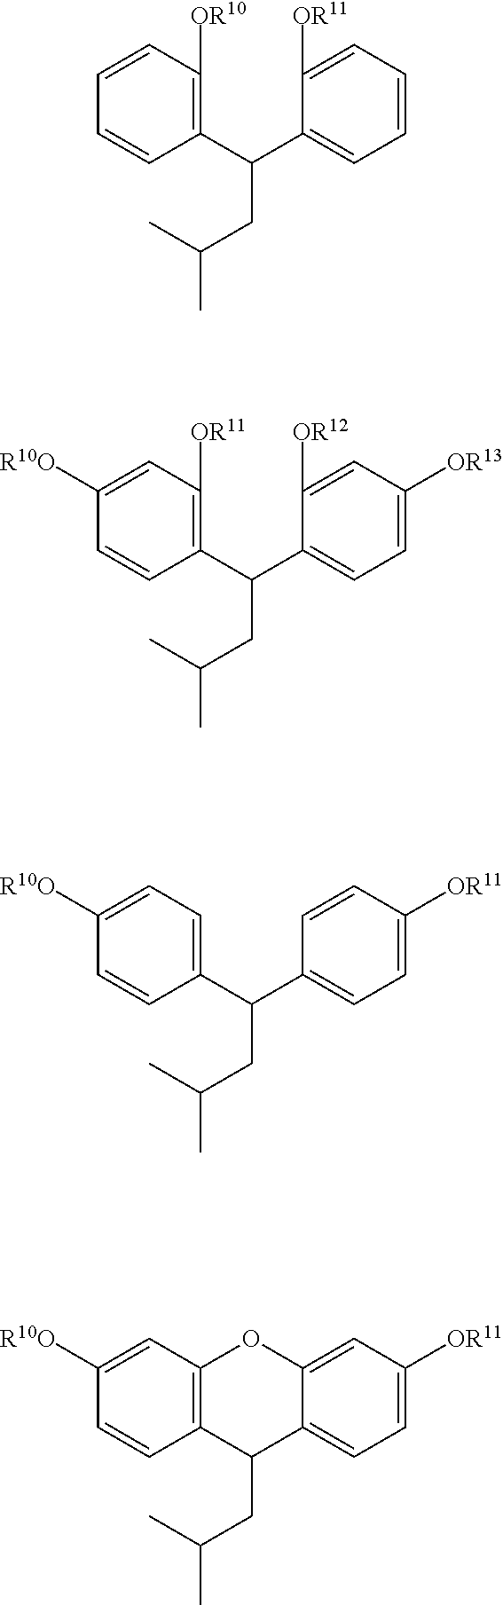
C1(C(C2=CC=C([R10O])C=C2)CC(C)C)=CC=C([OR11])C=C1.C12=CC=C([OR11])C=C1OC1=C(C2CC(C)C)C=CC([R10O])=C1.C1(C(C2=C([OR10])C=CC=C2)CC(C)C)=CC=CC=C1[OR11].C1=C(C(C2=C([OR11])C=C([R10O])C=C2)CC(C)C)C([OR12])=CC([OR13])=C1
